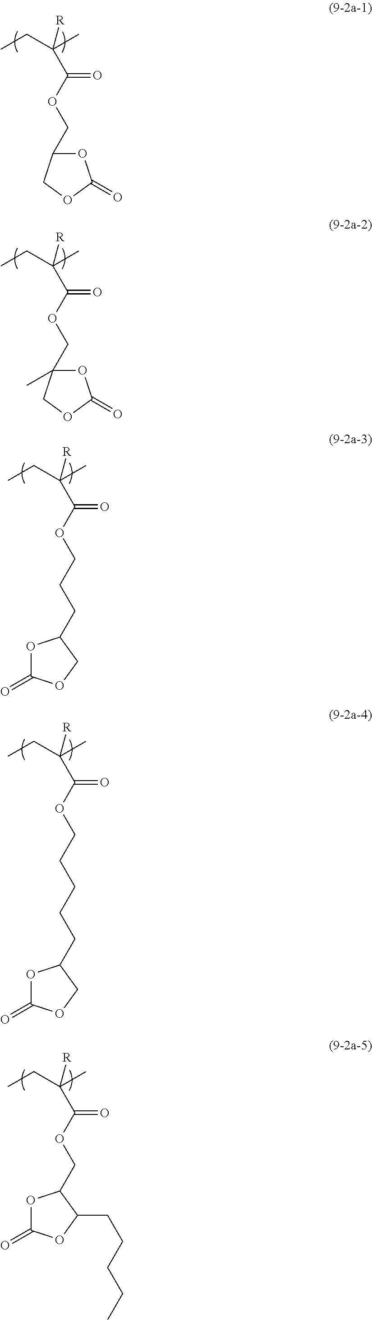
C(C)(C(=O)OCC1OC(=O)OC1)(CC)[R].C(C)(C(=O)OCC1(C)OC(=O)OC1)(CC)[R].C(C)(C(=O)OCCCC1OC(=O)OC1)(CC)[R].C(C)(C(=O)OCCCCCC1OC(=O)OC1)(CC)[R].C(C)(C(=O)OCC1OC(=O)OC1CCCCC)(CC)[R]
